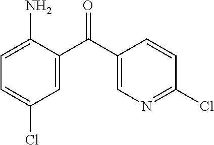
C1(N)=CC=C(Cl)C=C1C(C1=CN=C(Cl)C=C1)=O
